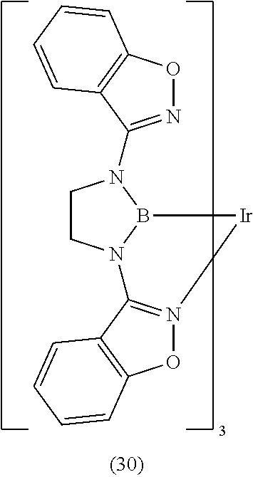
C1CN2B(N1C1=NOC3=C1C=CC=C3)[Ir]N1=C2C2=C(O1)C=CC=C2
